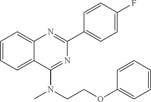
C1(C2=CC=C(F)C=C2)=NC2=CC=CC=C2C(N(CCOC2=CC=CC=C2)C)=N1
